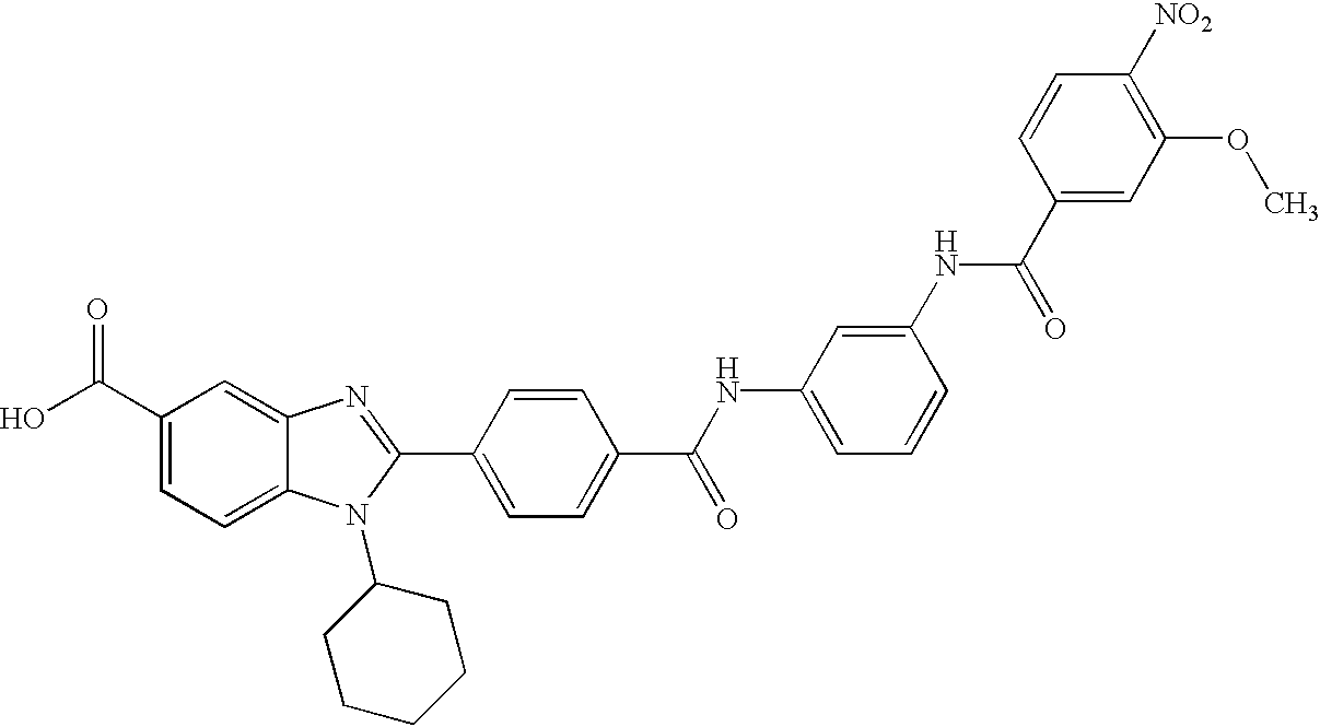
OC(C1=CC=C2C(=C1)N=C(C1=CC=C(C(NC3=CC=CC(NC(C4=CC(OC)=C([NO2])C=C4)=O)=C3)=O)C=C1)N2C1CCCCC1)=O
